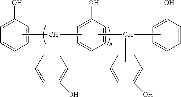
C1=C(O)C=CC=C1.CC(C)C.C1=C(O)C=CC=C1.C1=C(O)C=CC=C1.CC(C)C.C1=CC=C(O)C=C1.C1=CC=C(O)C=C1
